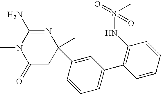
C1(=O)CC(C)(C2=CC(C3=C(NS(=O)(=O)C)C=CC=C3)=CC=C2)N=C(N)N1C
